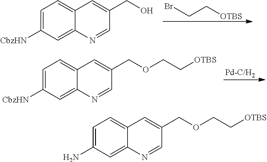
C(C[OTBS])Br.C1=C([CbzHN])C=C2C(=C1)C=C(CO)C=N2.C1=C([CbzHN])C=C2C(=C1)C=C(COCC[OTBS])C=N2.C1=C(N)C=C2C(=C1)C=C(COCC[OTBS])C=N2
